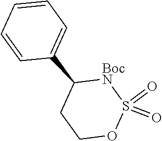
O=S1(=O)OCCC(C2=CC=CC=C2)[BocN]1
